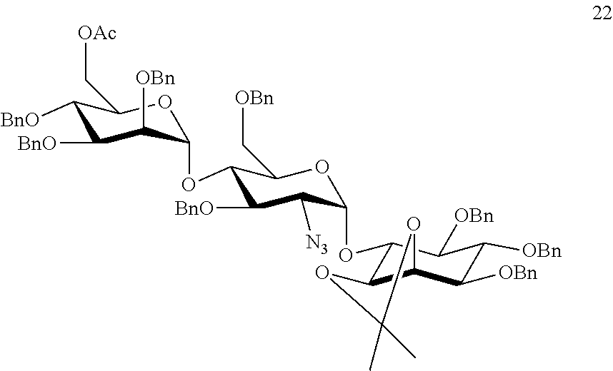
C1([BnO])C([BnO])C([OBn])C(OC2C([BnO])C([N3])C(OC3C4C(C([OBn])C([OBn])C3[OBn])OC(C)(C)O4)OC2C[OBn])OC1C[OAc]
